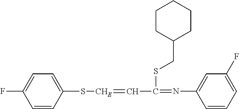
C1=CC(S[CHE]=CC(=NC2=CC(F)=CC=C2)SCC2CCCCC2)=CC=C1F
